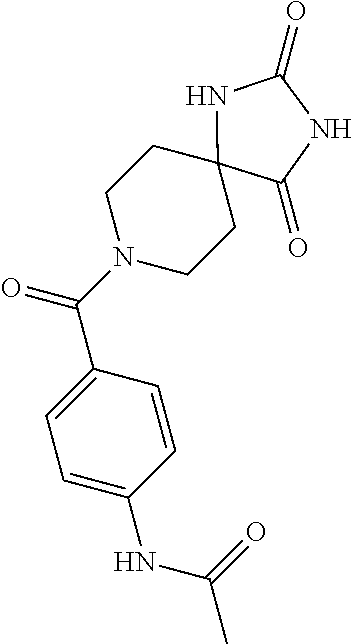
C1N(C(C2=CC=C(NC(=O)C)C=C2)=O)CCC2(C1)NC(=O)NC2=O
